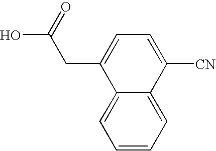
C12=CC=CC=C1C([CN])=CC=C2CC(O)=O
